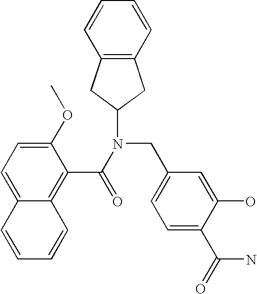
C1(OC)=CC=C2C(=C1C(N(CC1=CC=C(C(=O)N)C(O)=C1)C1CC3=C(C1)C=CC=C3)=O)C=CC=C2
